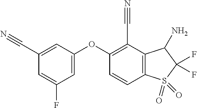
C1(OC2=C(C#N)C3=C(C=C2)S(=O)(=O)C(F)(F)C3N)=CC(F)=CC(C#N)=C1
